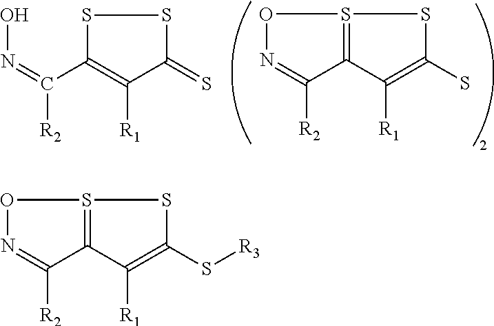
O1N=C([R2])C2=S1SC(S[R3])=C2[R1].O1N=C([R2])C2=S1SC(S)=C2[R1].ON=C(C1=C([R1])C(=S)SS1)[R2]
